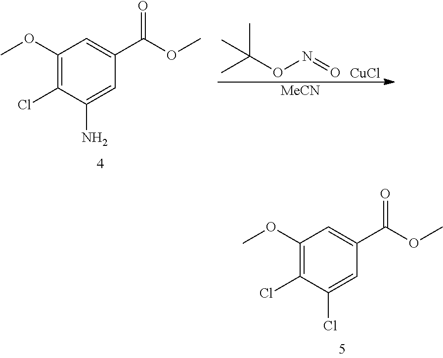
[MeCN].C(ON=O)(C)(C)C.[CuCl].C1(OC)=C(Cl)C(N)=CC(C(OC)=O)=C1.C1(OC)=C(Cl)C(Cl)=CC(C(OC)=O)=C1
